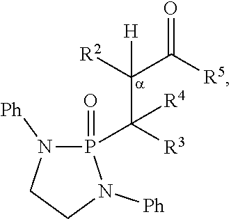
[H]C(C([R5])=O)([R2])C([R3])([R4])P1(=O)N([Ph])CCN1[Ph]
